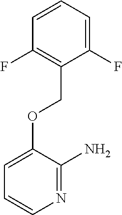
C1(F)=CC=CC(F)=C1COC1=CC=CN=C1N
